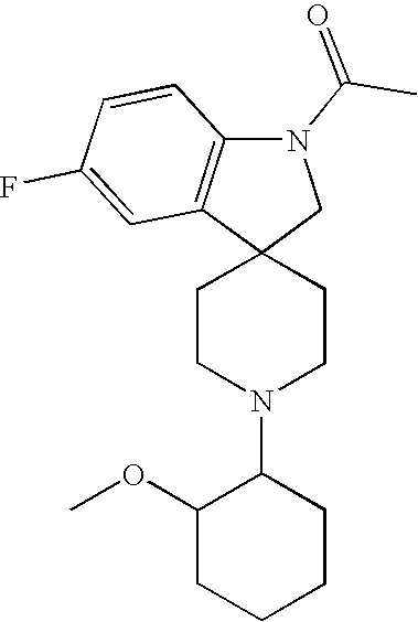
C1CN(C2C(OC)CCCC2)CCC12CN(C(=O)C)C1=C2C=C(F)C=C1
